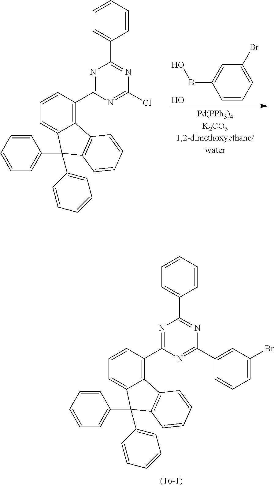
C12=C(C3=NC(C4=CC=CC=C4)=NC(Cl)=N3)C=CC=C1C(C1=CC=CC=C1)(C1=CC=CC=C1)C1=C2C=CC=C1.C1=CC=C(Br)C=C1BO.O.C12=C(C3=NC(C4=CC=CC=C4)=NC(C4=CC(Br)=CC=C4)=N3)C=CC=C1C(C1=CC=CC=C1)(C1=CC=CC=C1)C1=C2C=CC=C1
